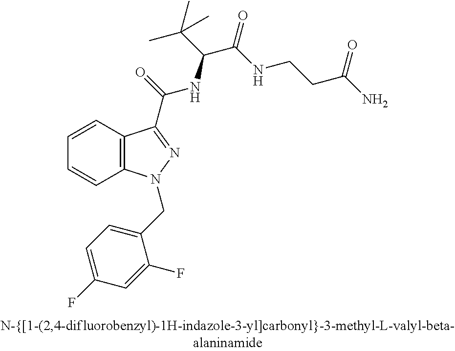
C1=CC2=C(C=C1)N(CC1=CC=C(F)C=C1F)N=C2C(=O)NC(C(C)(C)C)C(=O)NCCC(N)=O
